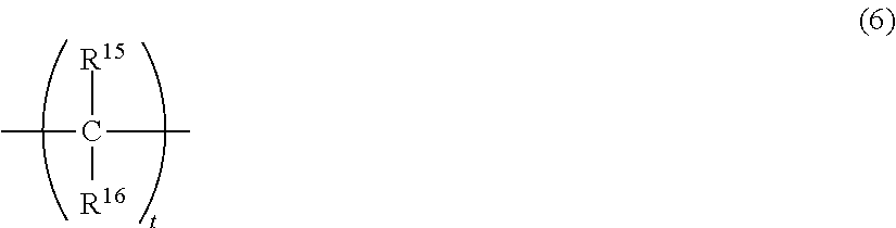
[R15]C([R16])(C)C
